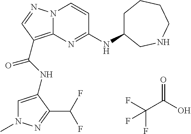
FC(C(O)=O)(F)F.C1=C(NC(=O)C2=C3N(N=C2)C=CC(NC2CCCCNC2)=N3)C(C(F)F)=NN1C
